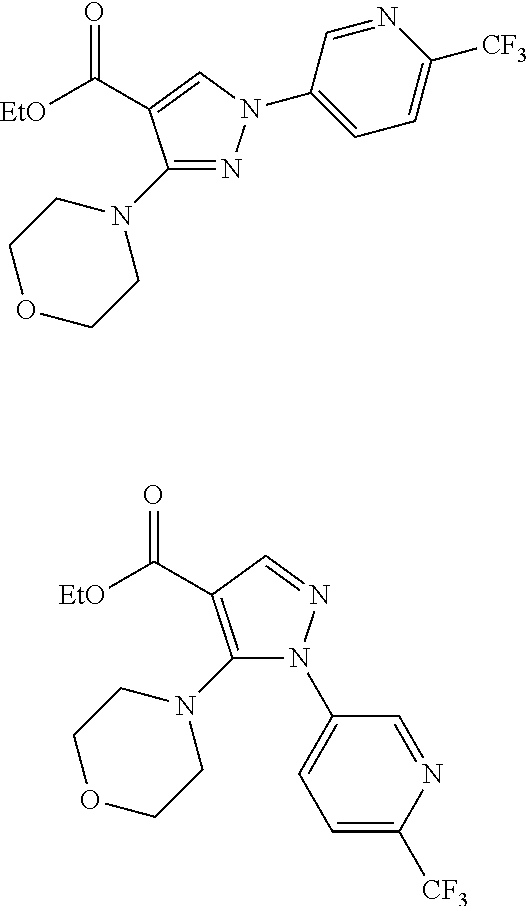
C(C1=CN(C2=CC=C([CF3])N=C2)N=C1N1CCOCC1)([EtO])=O.C(C1=C(N2CCOCC2)N(C2=CC=C([CF3])N=C2)N=C1)([EtO])=O
